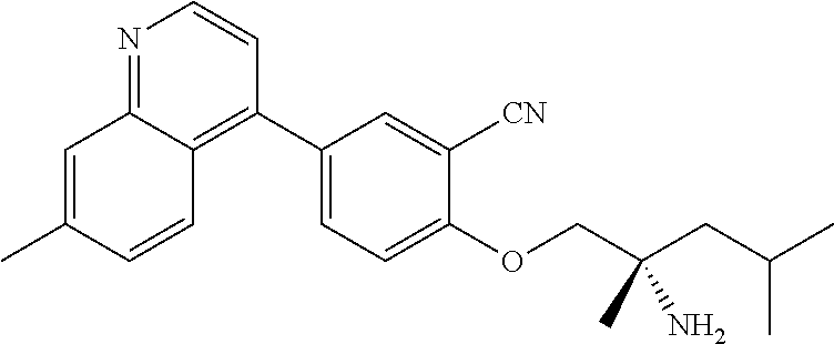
C1(C2=CC=C(OCC(CC(C)C)(N)C)C([CN])=C2)=C2C(=NC=C1)C=C(C)C=C2
